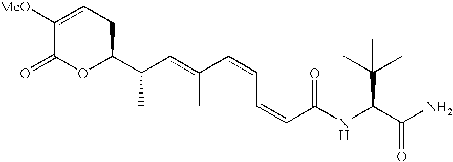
C(C=C(C=CC=CC(NC(C(N)=O)C(C)(C)C)=O)C)(C1OC(=O)C([MeO])=CC1)C
